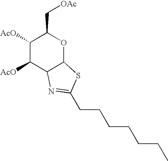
C1([AcO])C([AcO])C2C(OC1C[OAc])SC(CCCCCCC)=N2
